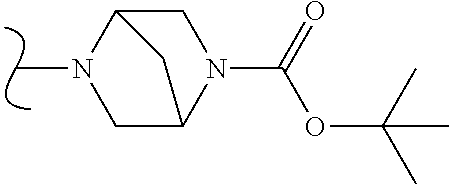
CN1CC2N(C(=O)OC(C)(C)C)CC1C2
